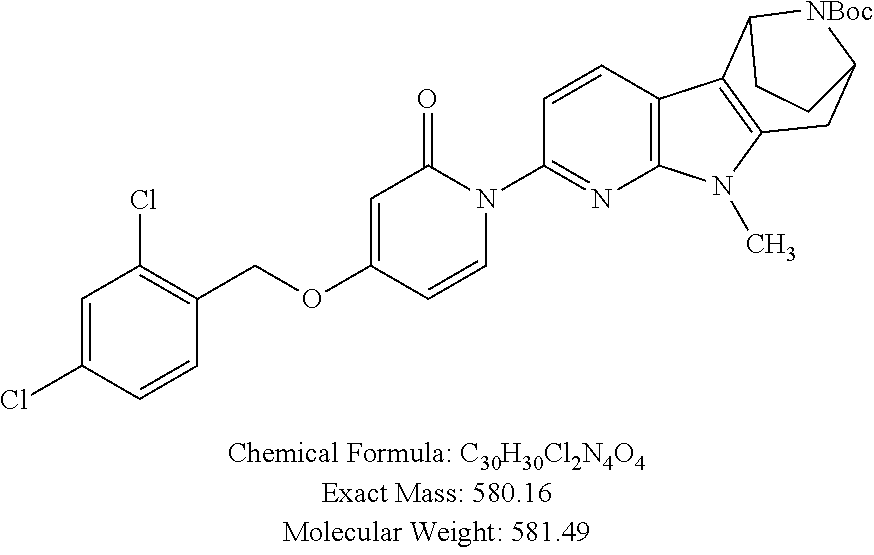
C1=C(Cl)C=CC(COC2=CC(=O)N(C3=NC4=C(C=C3)C3=C(N4C)CC4[NBoc]C3CC4)C=C2)=C1Cl
